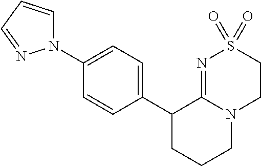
C1(C2CCCN3C2=NS(=O)(=O)CC3)=CC=C(N2C=CC=N2)C=C1
